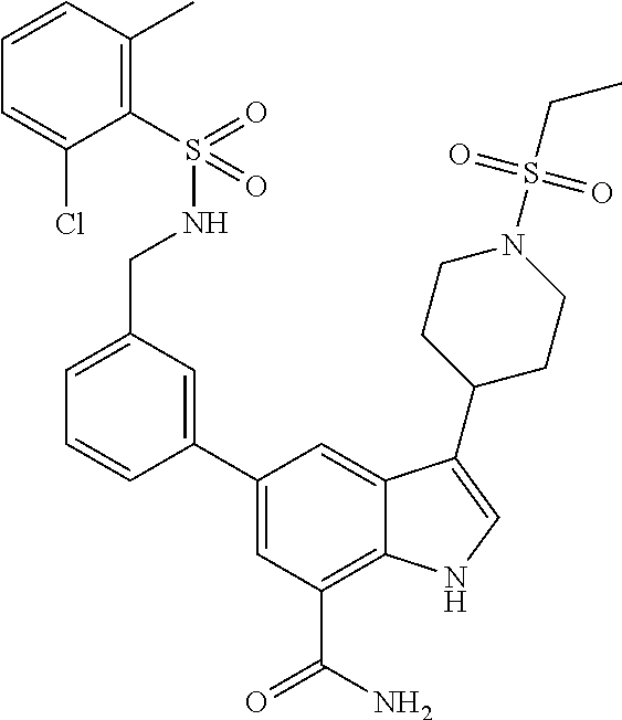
C1=C(C2=CC(CNS(=O)(C3=C(C)C=CC=C3Cl)=O)=CC=C2)C=C2C(=C1C(N)=O)NC=C2C1CCN(S(CC)(=O)=O)CC1
